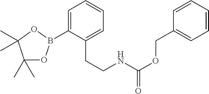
C1=C(B2OC(C)(C)C(C)(C)O2)C(CCNC(OCC2=CC=CC=C2)=O)=CC=C1
